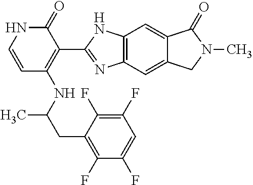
C1=CNC(=O)C(C2=NC3=C(N2)C=C2C(=C3)CN(C)C2=O)=C1NC(CC1=C(F)C(F)=CC(F)=C1F)C
